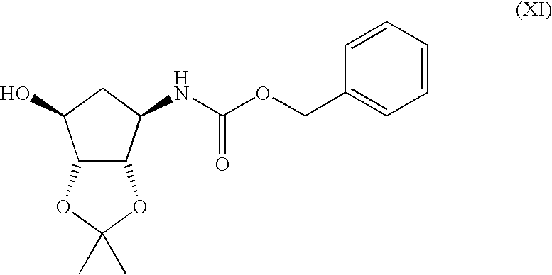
C12C(C(NC(OCC3=CC=CC=C3)=O)CC1O)OC(C)(C)O2
